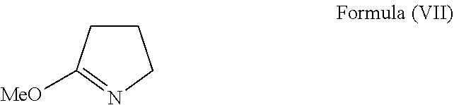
C1CC([MeO])=NC1
